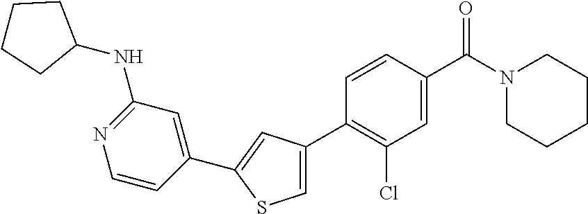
C1(C2=CC(C3=C(Cl)C=C(C(N4CCCCC4)=O)C=C3)=CS2)=CC(NC2CCCC2)=NC=C1
